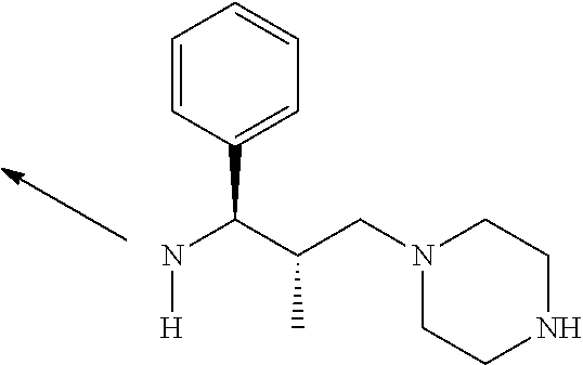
N(C(C(CN1CCNCC1)C)C1=CC=CC=C1)[H]
